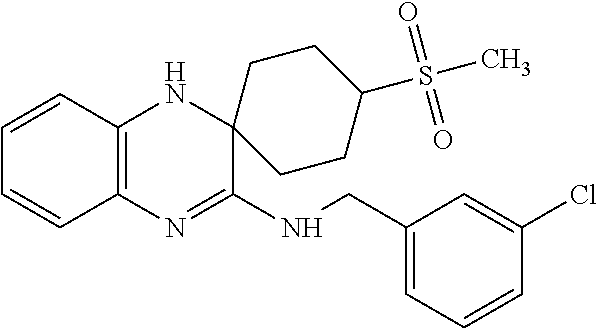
C1=CC2=C(C=C1)N=C(NCC1=CC=CC(Cl)=C1)C1(N2)CCC(S(C)(=O)=O)CC1
